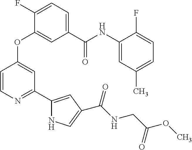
C1(C(NC2=CC(C)=CC=C2F)=O)=CC=C(F)C(OC2=CC(C3=CC(C(=O)NCC(OC)=O)=CN3)=NC=C2)=C1
